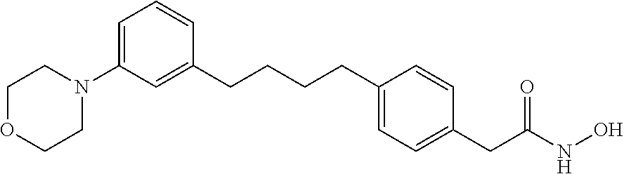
C1=C(N2CCOCC2)C=C(CCCCC2=CC=C(CC(NO)=O)C=C2)C=C1
